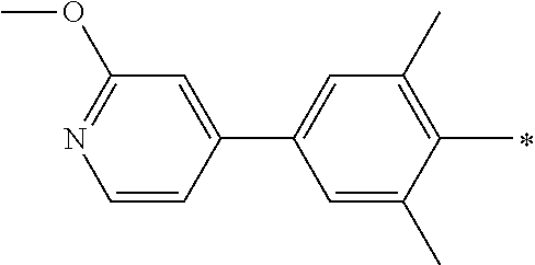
C1=C(C)C(C)=C(C)C=C1C1=CC(OC)=NC=C1
